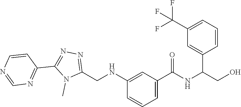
C1(CNC2=CC(C(=O)NC(C3=CC(C(F)(F)F)=CC=C3)CO)=CC=C2)=NN=C(C2=NC=NC=C2)N1C
